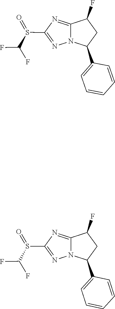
N12C(=NC(S(=O)C(F)F)=N1)C(F)CC2C1=CC=CC=C1.C12=NC(S(=O)C(F)F)=NN1C(C1=CC=CC=C1)CC2F
